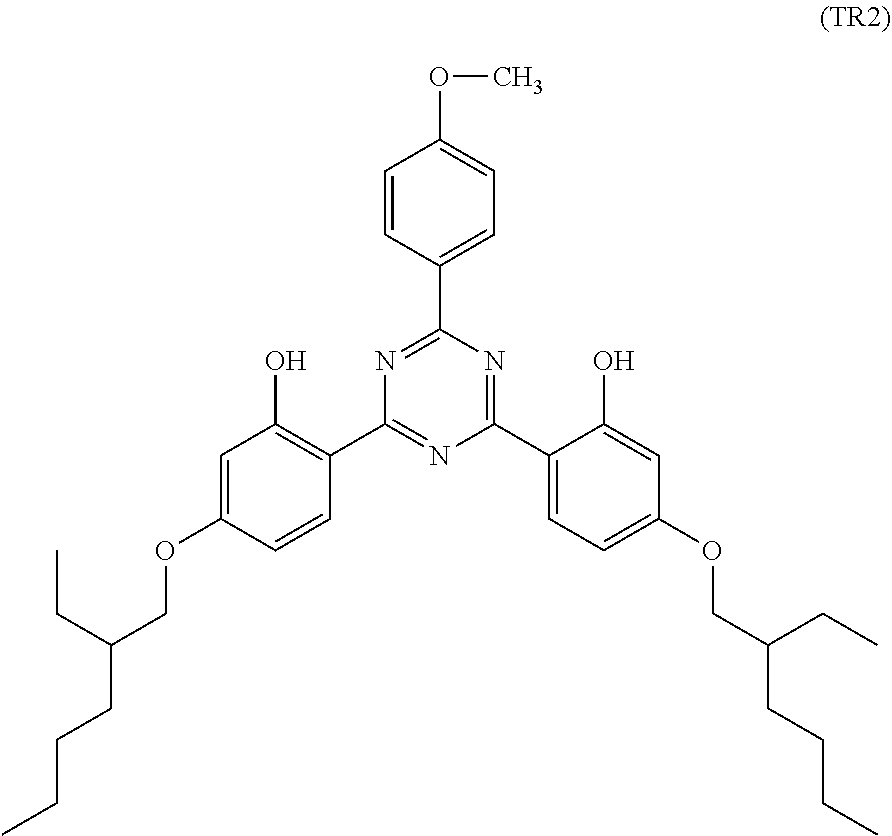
C1=CC(C2=NC(C3=C(O)C=C(OCC(CCCC)CC)C=C3)=NC(C3=CC=C(OCC(CCCC)CC)C=C3O)=N2)=CC=C1OC
